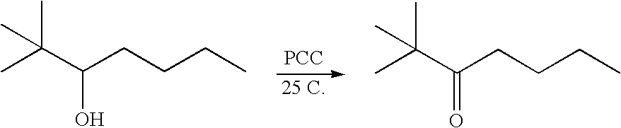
[PCC].[25 C].CC(C(CCCC)=O)(C)C.CC(C(CCCC)O)(C)C
